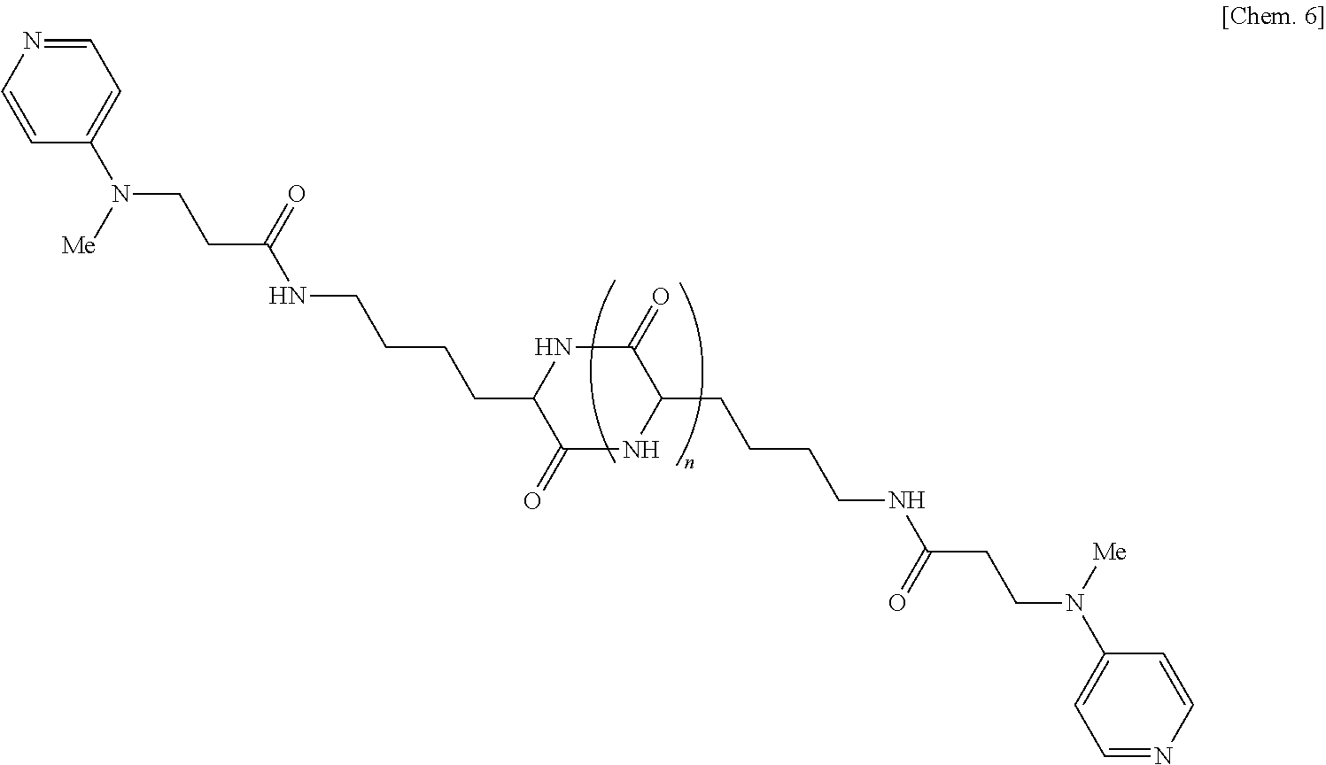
C1=CN=CC=C1N([Me])CCC(NCCCCC1C(=O)NC(CCCCNC(CCN(C2=CC=NC=C2)[Me])=O)C(=O)N1)=O
